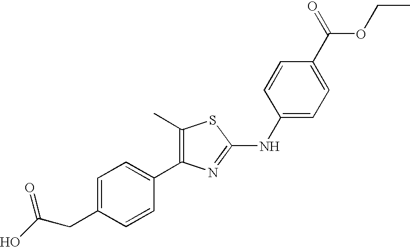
CC1=C(C2=CC=C(CC(=O)O)C=C2)N=C(NC2=CC=C(C(OCC)=O)C=C2)S1
